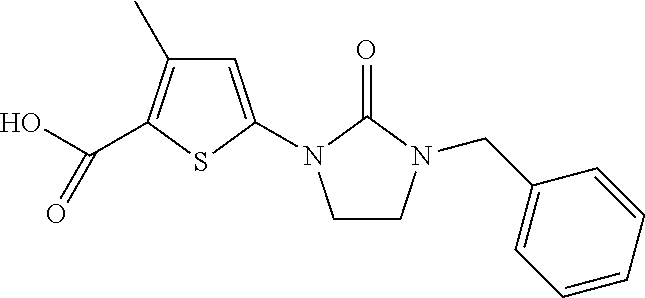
C1=C(N2CCN(CC3=CC=CC=C3)C2=O)SC(C(O)=O)=C1C
